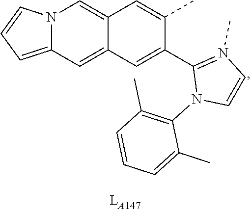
C12=CC3=CC=CN3C=C1C=C(C)C(C1=N(C)C=CN1C1=C(C)C=CC=C1C)=C2
